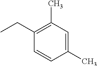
C1(C)=CC(C)=C(CC)C=C1
